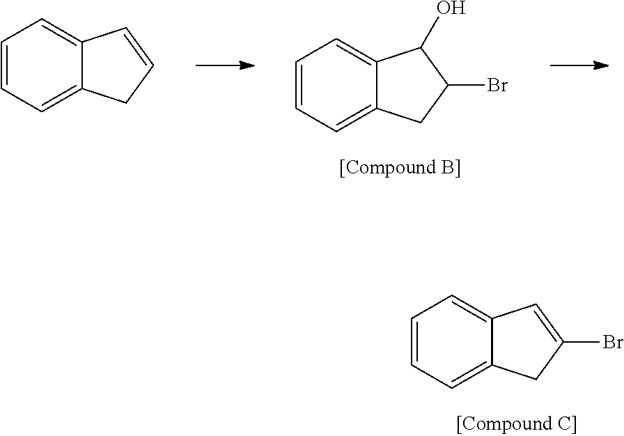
C1=CC=C2C(=C1)C=CC2.C1=CC=C2C(=C1)C(O)C(Br)C2.C1=CC=C2C(=C1)C=C(Br)C2
